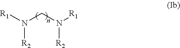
[R1]N(CN([R1])[R2])[R2]
